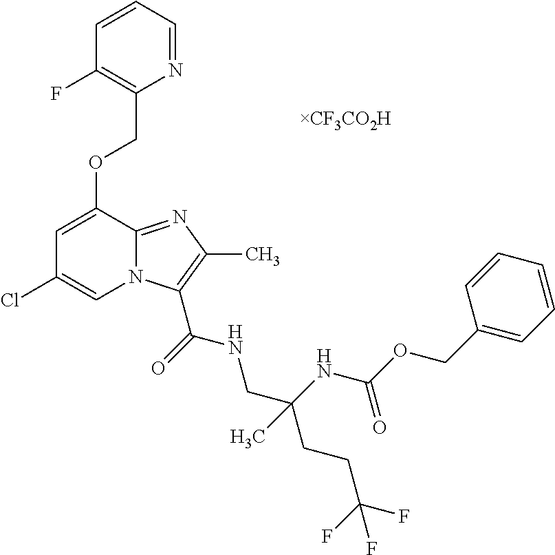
C1=CC=NC(COC2=CC(Cl)=CN3C2=NC(C)=C3C(=O)NCC(CCC(F)(F)F)(NC(OCC2=CC=CC=C2)=O)C)=C1F
